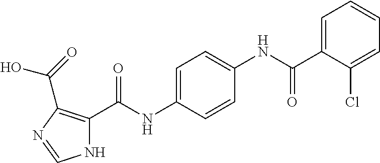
C1=C(C(NC2=CC=C(NC(=O)C3=C(C(O)=O)N=CN3)C=C2)=O)C(Cl)=CC=C1
